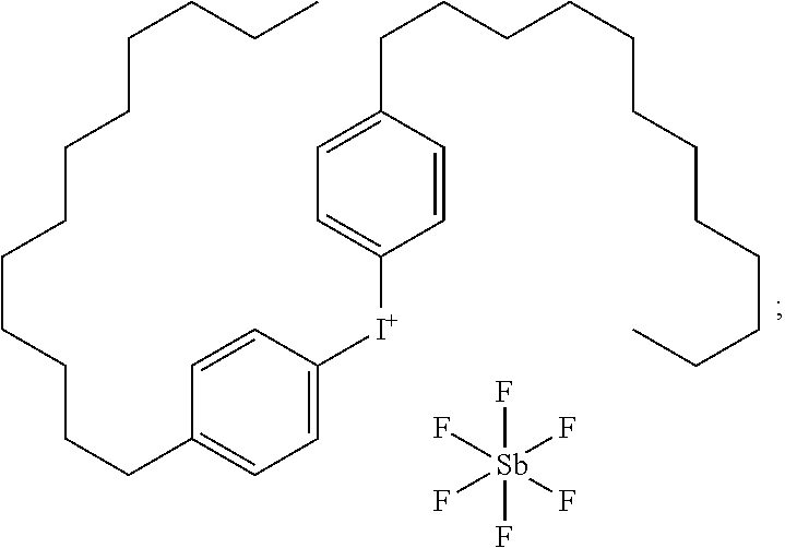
CCCCCCCCCCCCC1=CC=C([I+]C2=CC=C(CCCCCCCCCCCC)C=C2)C=C1.F[Sb](F)(F)(F)(F)F
